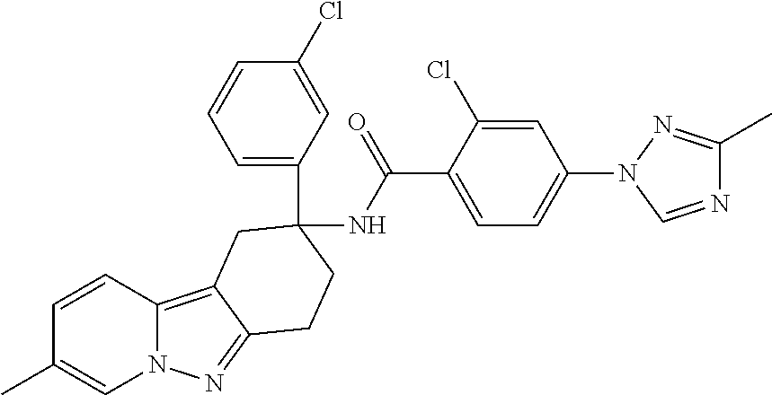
C1=CC(C)=CN2C1=C1C(=N2)CCC(C2=CC=CC(Cl)=C2)(NC(C2=CC=C(N3C=NC(C)=N3)C=C2Cl)=O)C1
